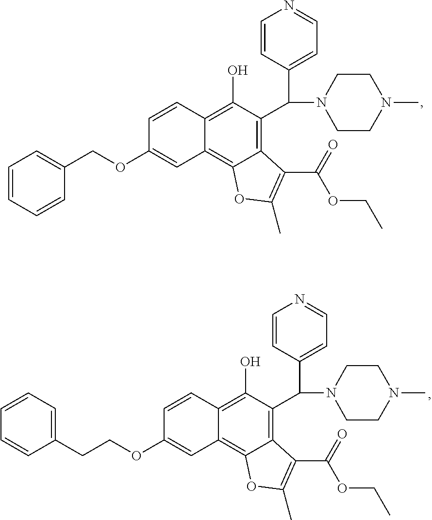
C1=CC2=C(O)C(C(C3=CC=NC=C3)N3CCN(C)CC3)=C3C(=C2C=C1OCC1=CC=CC=C1)OC(C)=C3C(=O)OCC.C1=CC2=C(O)C(C(C3=CC=NC=C3)N3CCN(C)CC3)=C3C(=C2C=C1OCCC1=CC=CC=C1)OC(C)=C3C(=O)OCC
